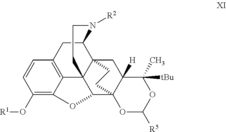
C1(O[R1])=C2C3=C(C=C1)CC1N([R2])CCC34C(O2)C23C([H])(CC41CC2)C(C)([tBu])OC([R5])O3
